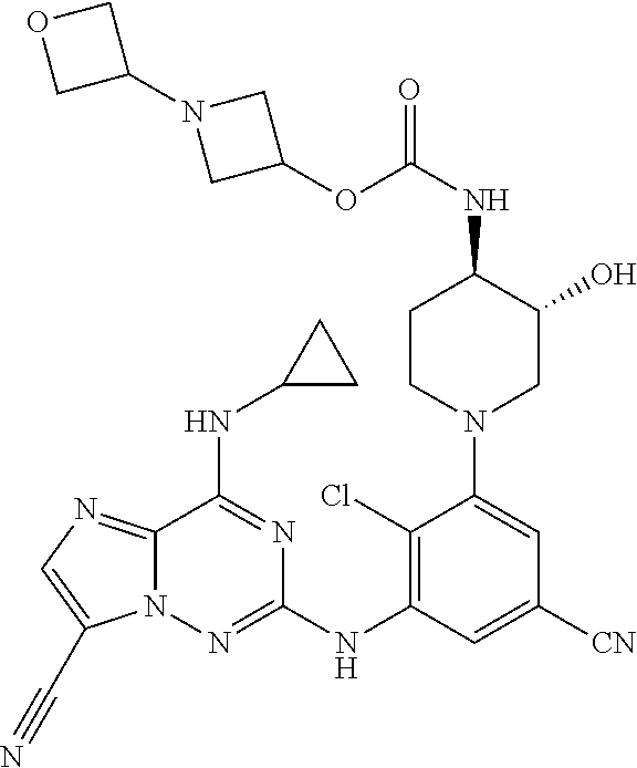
C12=NC=C(C#N)N1N=C(NC1=C(Cl)C(N3CC(O)C(NC(OC4CN(C5COC5)C4)=O)CC3)=CC([CN])=C1)N=C2NC1CC1
